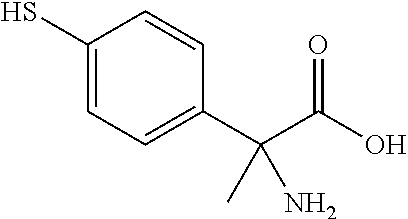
C1(S)=CC=C(C(C(O)=O)(C)N)C=C1
